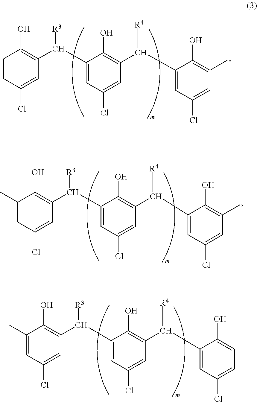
C1(C)=CC(Cl)=CC(C(C2=CC(Cl)=CC(C(C3=CC(Cl)=CC=C3O)[R4])=C2O)[R3])=C1O.C1=CC(Cl)=CC(C(C2=CC(Cl)=CC(C(C3=CC(Cl)=CC(C)=C3O)[R4])=C2O)[R3])=C1O.C1(C)=CC(Cl)=CC(C(C2=CC(Cl)=CC(C(C3=CC(Cl)=CC(C)=C3O)[R4])=C2O)[R3])=C1O
